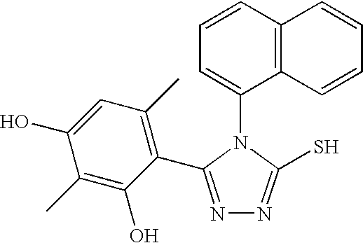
C1=CC2=C(C(N3C(S)=NN=C3C3=C(C)C=C(O)C(C)=C3O)=C1)C=CC=C2
